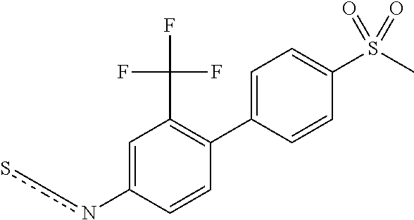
n(C1=CC(C(F)(F)F)=C(C2=CC=C(S(C)(=O)=O)C=C2)C=C1)cs
